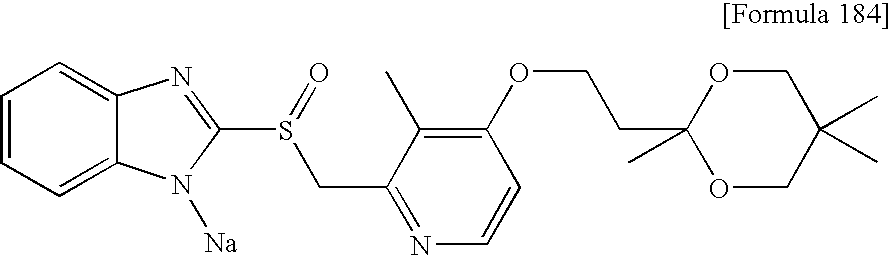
C(COC1=C(C)C(CS(C2=NC3=CC=CC=C3N2[Na])=O)=NC=C1)C1(C)OCC(C)(C)CO1
